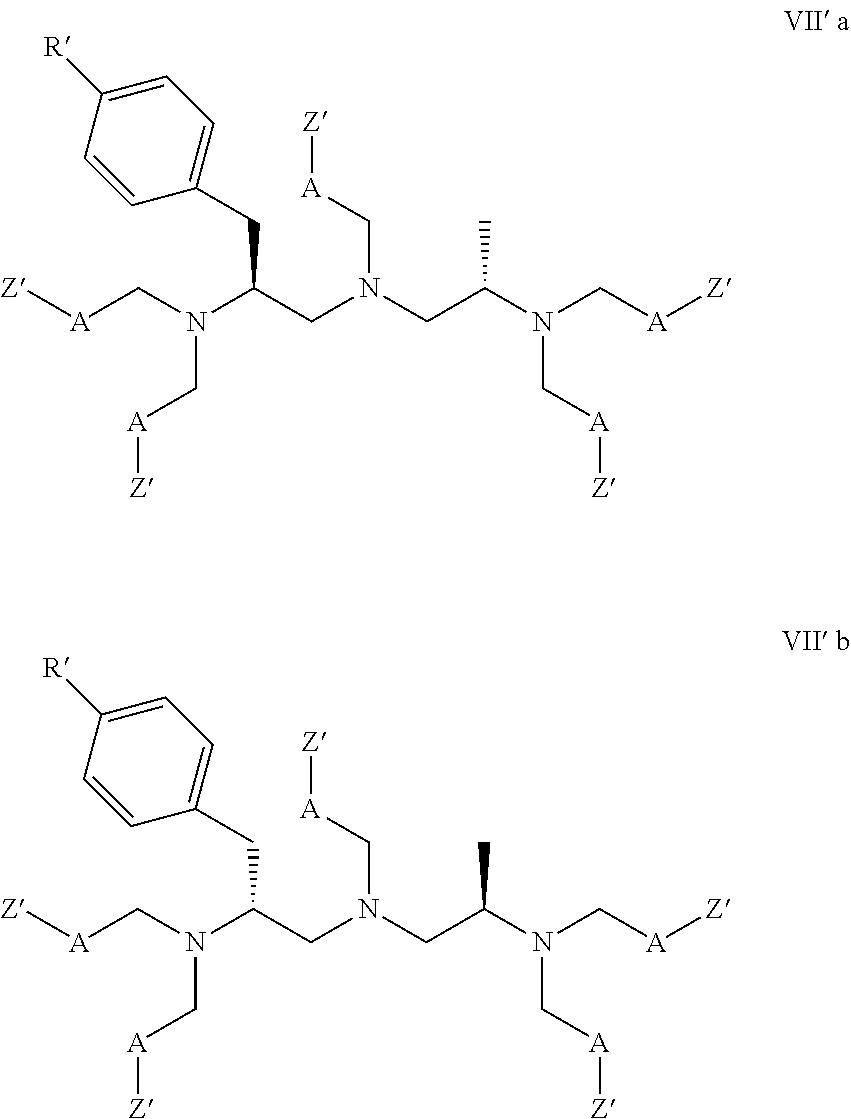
[Z][A]CN(C(CN(CC(N(C[A][Z])C[A][Z])C)C[A][Z])CC1=CC=C([R])C=C1)C[A][Z].[Z][A]CN(C(CN(CC(N(C[A][Z])C[A][Z])C)C[A][Z])CC1=CC=C([R])C=C1)C[A][Z]
